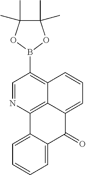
C12=CC=CC=C1C(=O)C1=CC=CC3=C(B4OC(C)(C)C(C)(C)O4)C=NC2=C31
